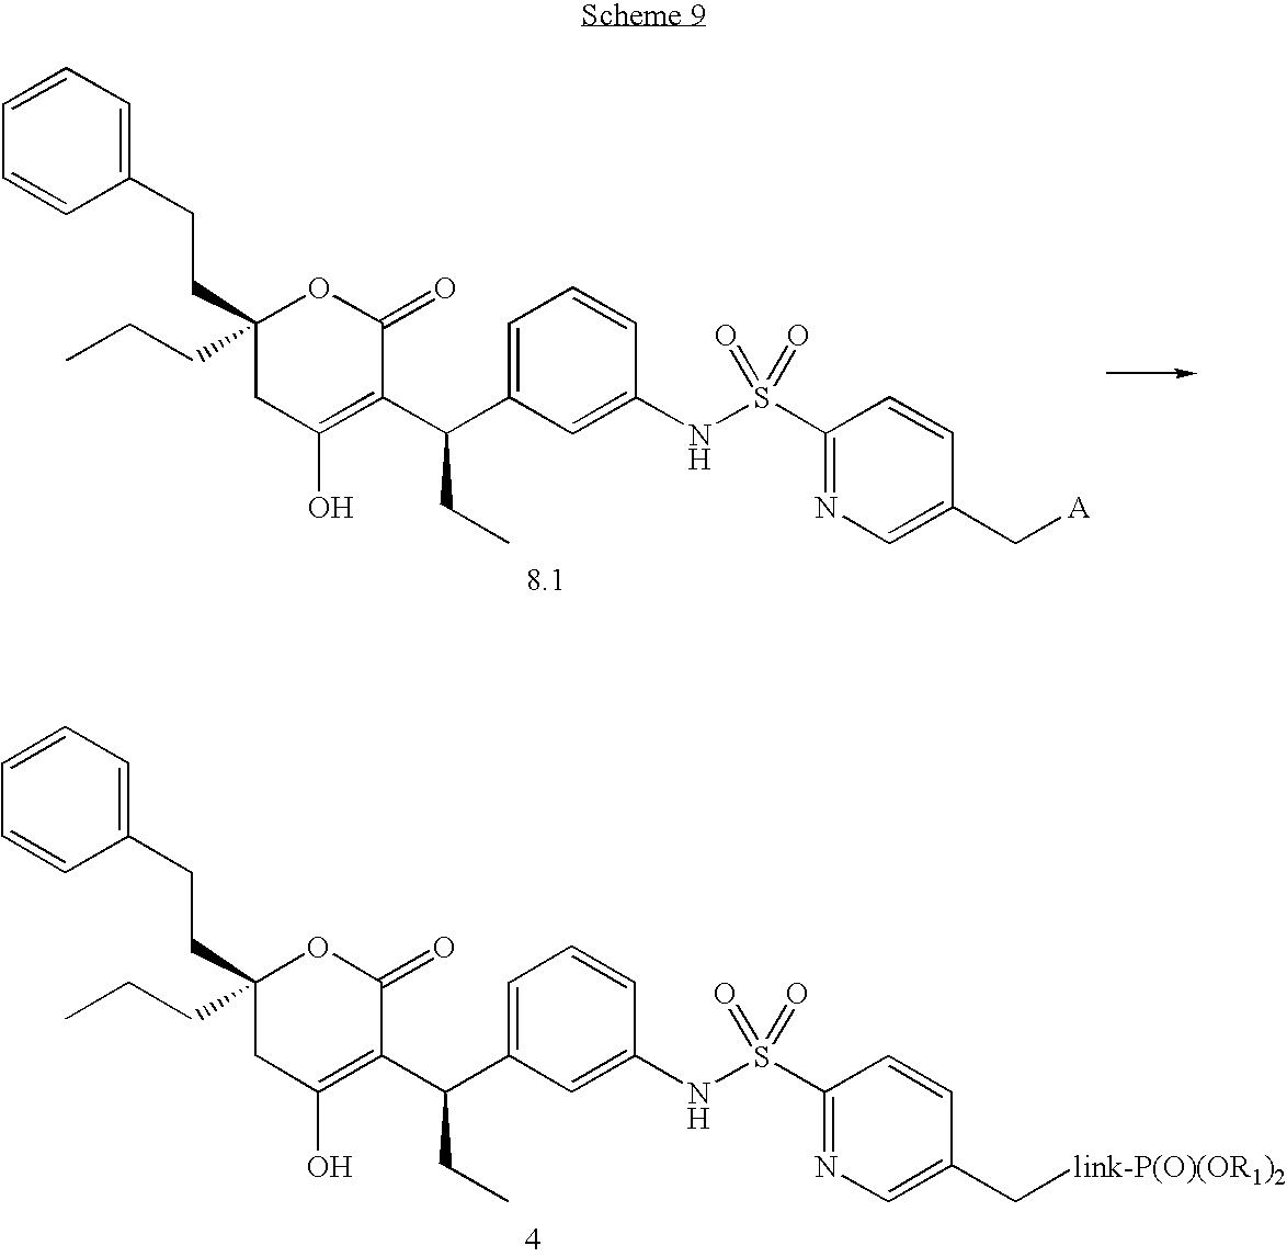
C1=CC=CC=C1CCC1(CCC)OC(=O)C(C(C2=CC=CC(NS(C3=NC=C(C[link-P(O)(OR1)2])C=C3)(=O)=O)=C2)CC)=C(O)C1.C1=CC=CC=C1CCC1(CCC)OC(=O)C(C(C2=CC=CC(NS(C3=NC=C(C[A])C=C3)(=O)=O)=C2)CC)=C(O)C1
